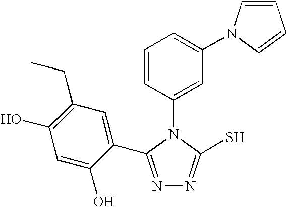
N1=C(C2=CC(CC)=C(O)C=C2O)N(C2=CC(N3C=CC=C3)=CC=C2)C(S)=N1
